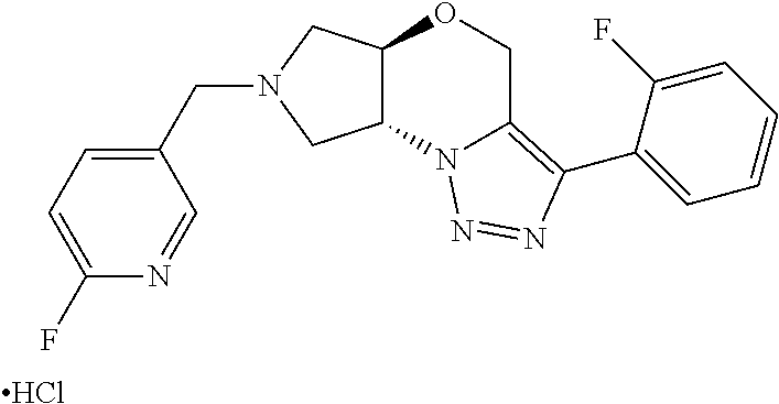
Cl.C(N1CC2C(C1)N1C(=C(C3=CC=CC=C3F)N=N1)CO2)C1=CC=C(F)N=C1
